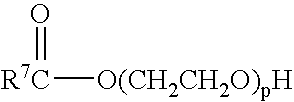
O=[R7C][O(CH2CH2O)pH]
